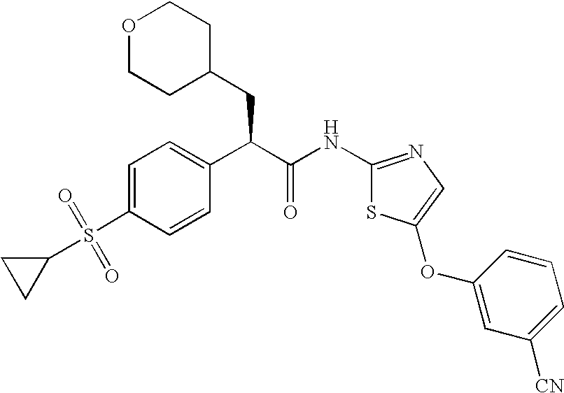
C1=C(S(C2CC2)(=O)=O)C=CC(C(C(=O)NC2=NC=C(OC3=CC([CN])=CC=C3)S2)CC2CCOCC2)=C1
